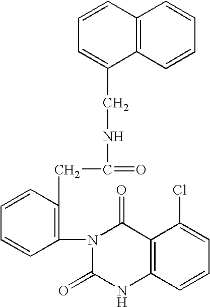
C12=C(C=CC=C1)C(CNC(=O)CC1=C(N3C(=O)NC4=C(C3=O)C(Cl)=CC=C4)C=CC=C1)=CC=C2
